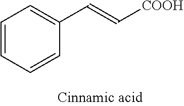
C1=CC=CC(C=C[COOH])=C1
